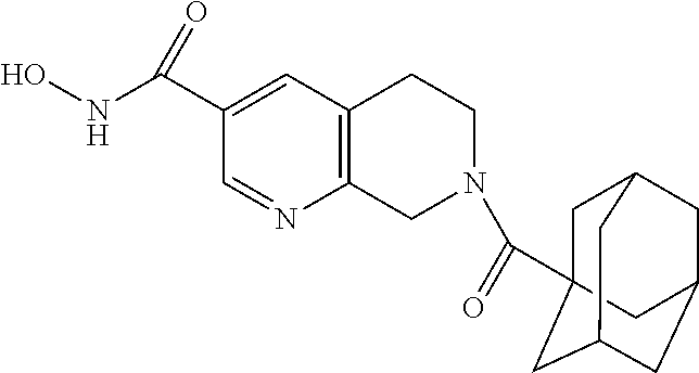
C12=C(C=C(C(NO)=O)C=N1)CCN(C(=O)C13CC4CC(CC(C1)C4)C3)C2
